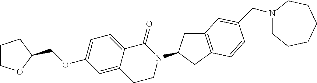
C1COC(COC2=CC=C3C(=C2)CCN(C2CC4=C(C2)C=CC(CN2CCCCCC2)=C4)C3=O)C1
